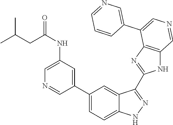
N(C1=CN=CC(C2=CC=C3C(=C2)C(C2=NC4=C(N2)C=NC=C4C2=CN=CC=C2)=NN3)=C1)C(=O)CC(C)C
